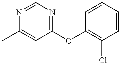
CC1=CC(OC2=C(Cl)C=CC=C2)=NC=N1
